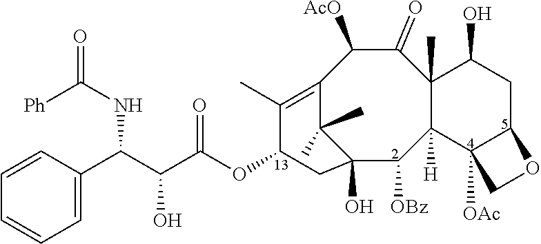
C1=CC(C(C(C(OC2CC3(O)C([OBz])C4([H])C(C)(C(=O)C([AcO])C(=C2C)C3(C)C)C(O)CC2C4([OAc])CO2)=O)O)NC([Ph])=O)=CC=C1
